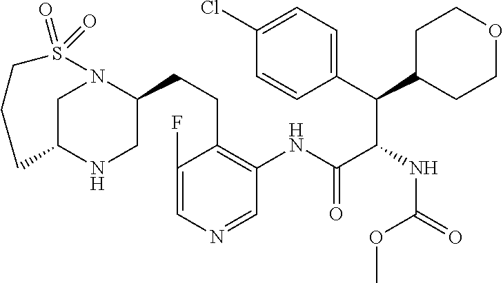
C1=C(Cl)C=CC(C(C(NC(=O)OC)C(NC2=C(CCC3N4CC(NC3)CCCS4(=O)=O)C(F)=CN=C2)=O)C2CCOCC2)=C1
